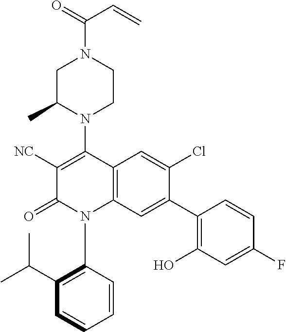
C1C(C)N(C2=C([NC])C(=O)N(C3=C(C(C)C)C=CC=C3)C3=C2C=C(Cl)C(C2=C(O)C=C(F)C=C2)=C3)CCN1C(=O)C=C
